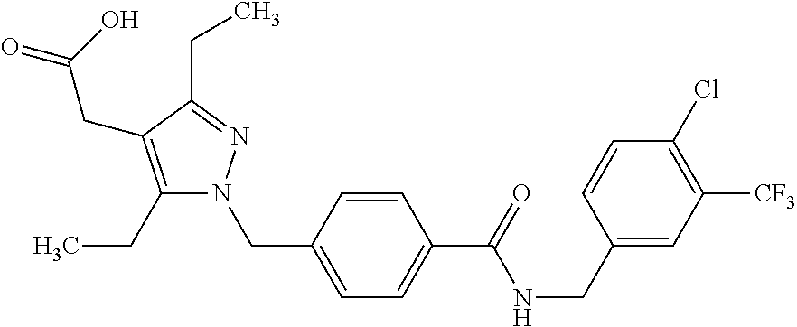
O=C(C1=CC=C(CN2C(CC)=C(CC(=O)O)C(CC)=N2)C=C1)NCC1=CC([CF3])=C(Cl)C=C1
